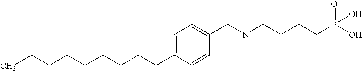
C1=C(CCCCCCCCC)C=CC(CNCCCCP(O)(O)=O)=C1
